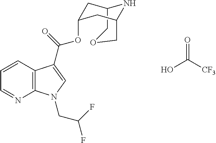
C12COCC(CC(OC(C3=CN(CC(F)F)C4=C3C=CC=N4)=O)C1)N2.OC([CF3])=O
